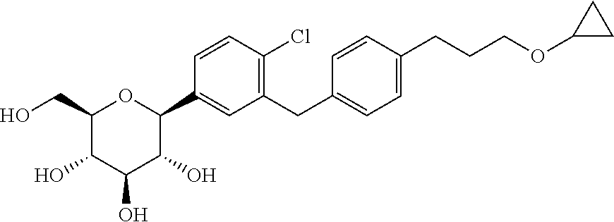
C1=CC(Cl)=C(CC2=CC=C(CCCOC3CC3)C=C2)C=C1C1OC(CO)C(O)C(O)C1O
